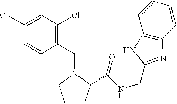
C1=C(Cl)C=CC(CN2CCCC2C(NCC2=NC3=C(C=CC=C3)N2)=O)=C1Cl
